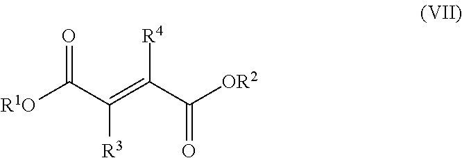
[R1O]C(C(=C([R4])C([OR2])=O)[R3])=O
